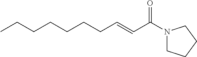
C(CCC=CC(=O)N1CCCC1)CCCC
